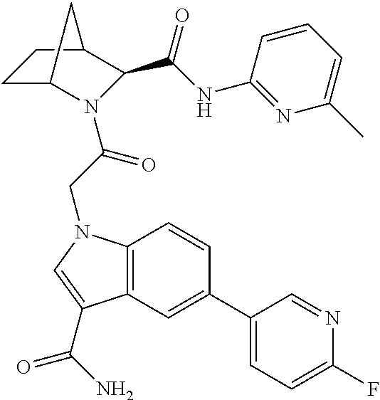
C12=C(N(CC(=O)N3C4CCC(C3C(NC3=NC(C)=CC=C3)=O)C4)C=C1C(N)=O)C=CC(C1=CC=C(F)N=C1)=C2
